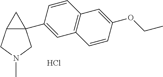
Cl.C12(C3=CC4=C(C=C3)C=C(OCC)C=C4)C(CN(C)C1)C2
